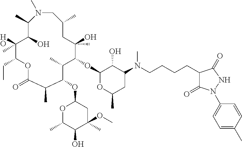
C1(OC2C(C)(O)CC(C)CN(C)C(C)C(O)C(O)(C)C(CC)OC(=O)C(C)C(OC3OC(C)C(O)C(C)(OC)C3)C2C)OC(C)CC(N(CCCCC2C(=O)N(C3=CC=C(C)C=C3)NC2=O)C)C1O
